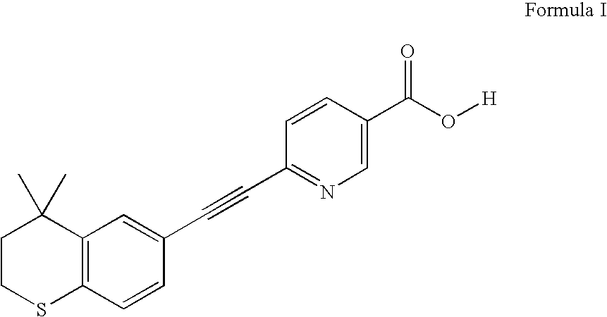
C12=C(C=CC(C#CC3=NC=C(C(O[H])=O)C=C3)=C1)SCCC2(C)C
